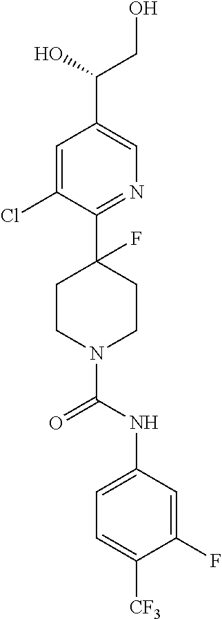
C1=C(Cl)C(C2(F)CCN(C(NC3=CC=C([CF3])C(F)=C3)=O)CC2)=NC=C1C(CO)O
